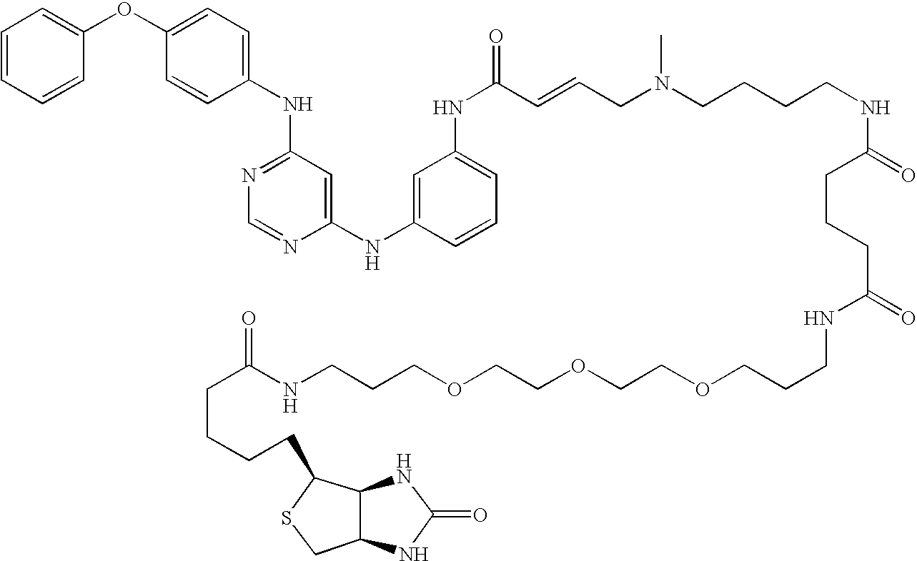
N(C1=NC=NC(NC2=CC(NC(=O)C=CCN(CCCCNC(=O)CCCC(=O)NCCCOCCOCCOCCCNC(CCCCC3SCC4C3NC(=O)N4)=O)C)=CC=C2)=C1)C1=CC=C(OC2=CC=CC=C2)C=C1
